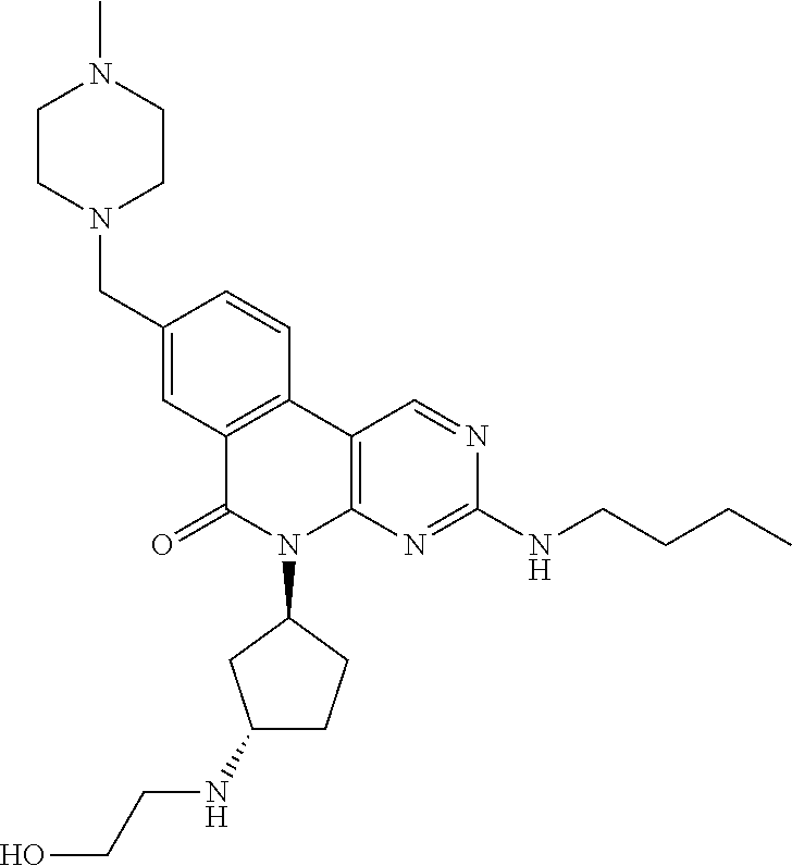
C12=C(C3=C(N(C4CC(NCCO)CC4)C1=O)N=C(NCCCC)N=C3)C=CC(CN1CCN(C)CC1)=C2
